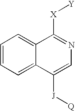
C1=CC=C2C(=C1)C([X][Y])=NC=C2[J][Q]
